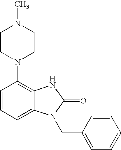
C1=CC=C2C(=C1N1CCN(C)CC1)NC(=O)N2CC1=CC=CC=C1
